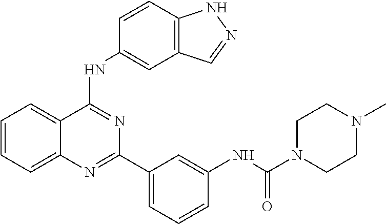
C1=CC=C2C(=C1)C(NC1=CC3=C(C=C1)NN=C3)=NC(C1=CC=CC(NC(=O)N3CCN(C)CC3)=C1)=N2
